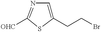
C1=C(CCBr)SC([OHC])=N1
